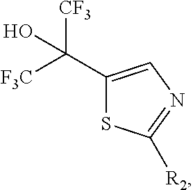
C1(C([F3C])([CF3])O)=CN=C([R2])S1
